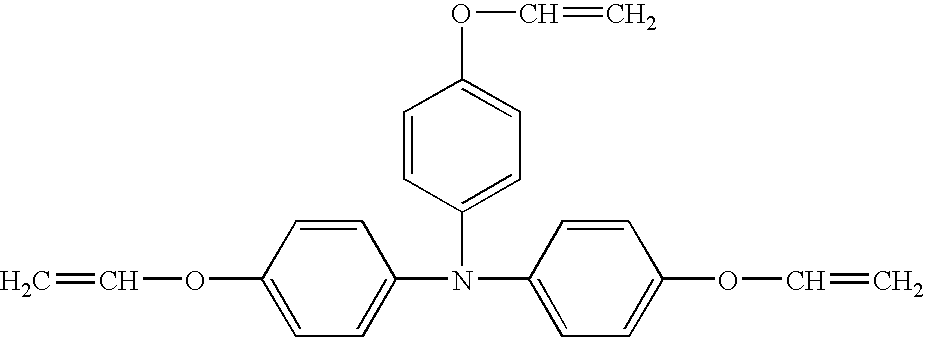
C1=CC(N(C2=CC=C(OC=C)C=C2)C2=CC=C(OC=C)C=C2)=CC=C1OC=C
